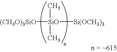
[(CH3O)3SiO][SiO]([Si(OCH3)3])(C)C
